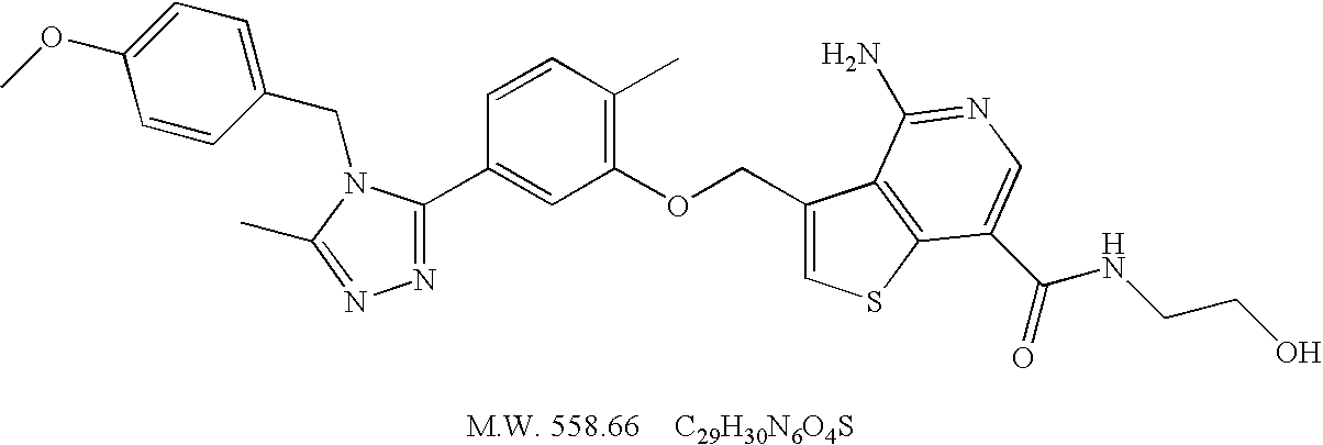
[C29H30N6O4S].C1(OCC2=CSC3=C2C(N)=NC=C3C(=O)NCCO)=C(C)C=CC(C2=NN=C(C)N2CC2=CC=C(OC)C=C2)=C1
